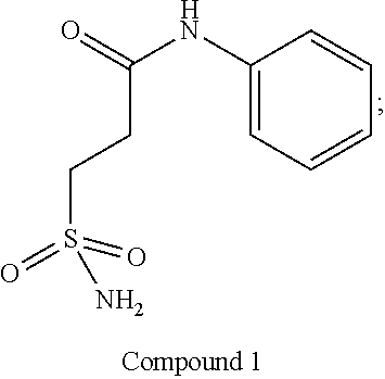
C1(NC(=O)CCS(=O)(=O)N)=CC=CC=C1
